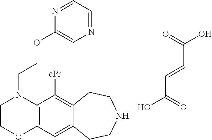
C12=C(C=C3C(=C1[cPr])CCNCC3)OCCN2CCOC1=CN=CC=N1.OC(C=CC(=O)O)=O
